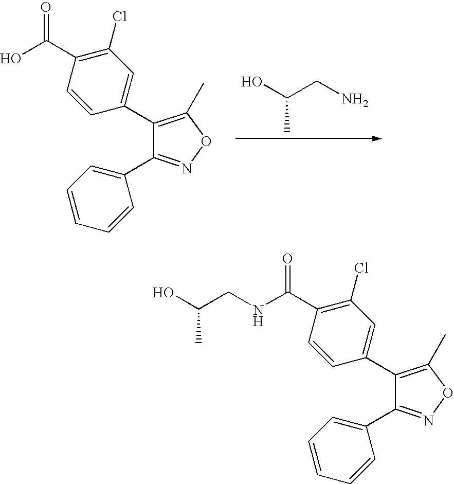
C1(C2=CC(Cl)=C(C(=O)O)C=C2)=C(C)ON=C1C1=CC=CC=C1.OC(CN)C.C1(C2=CC(Cl)=C(C(=O)NCC(O)C)C=C2)=C(C)ON=C1C1=CC=CC=C1
